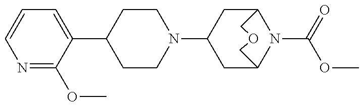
C1CN(C2CC3N(C(=O)OC)C(C2)COC3)CCC1C1=CC=CN=C1OC
